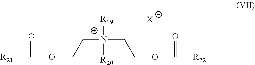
[R21]C(OCC[N+](CCOC([R22])=O)([R20])[R19])=O.[X]
